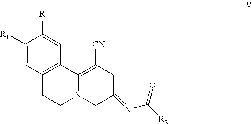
C1([R1])=CC2=C(C=C1[R1])C1=C([CN])CC(=NC([R2])=O)CN1CC2
